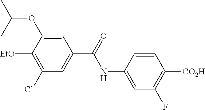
C1=C(NC(=O)C2=CC(Cl)=C([EtO])C(OC(C)C)=C2)C=CC([CO2H])=C1F
